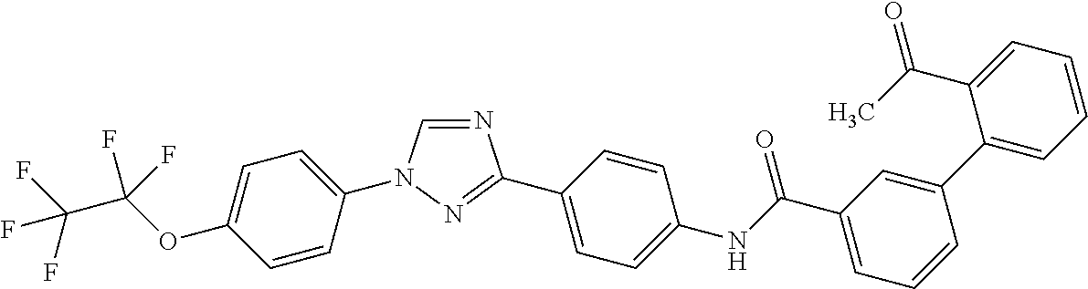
C1=CC(N2C=NC(C3=CC=C(NC(C4=CC=CC(C5=CC=CC=C5C(C)=O)=C4)=O)C=C3)=N2)=CC=C1OC(C(F)(F)F)(F)F
